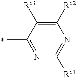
C1([Rc2])=C([Rc3])C(C)=NC([Rc1])=N1
